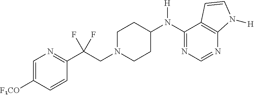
C1(N(C2CCN(CC(C3=NC=C([F3CO])C=C3)(F)F)CC2)[H])=NC=NC2=C1C=CN2[H]
